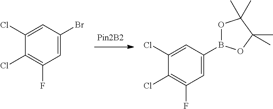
C1(Cl)=C(F)C=C(Br)C=C1Cl.C1(Cl)=C(F)C=C(B2OC(C)(C)C(C)(C)O2)C=C1Cl
